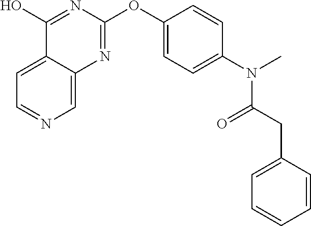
C1=C2C(=CN=C1)N=C(OC1=CC=C(N(C)C(CC3=CC=CC=C3)=O)C=C1)N=C2O
